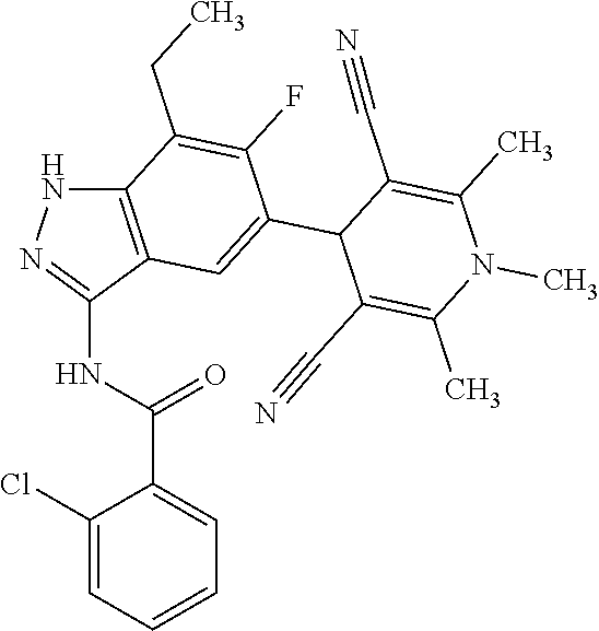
C12=C(C(NC(C3=CC=CC=C3Cl)=O)=NN1)C=C(C1C(C#N)=C(C)N(C)C(C)=C1C#N)C(F)=C2CC
